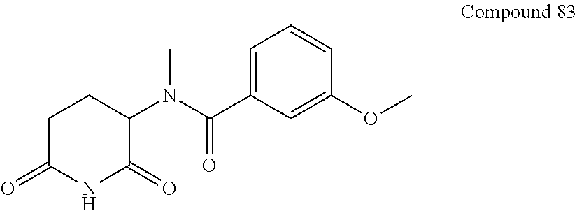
C1(N(C(C2=CC=CC(OC)=C2)=O)C)C(=O)NC(=O)CC1
